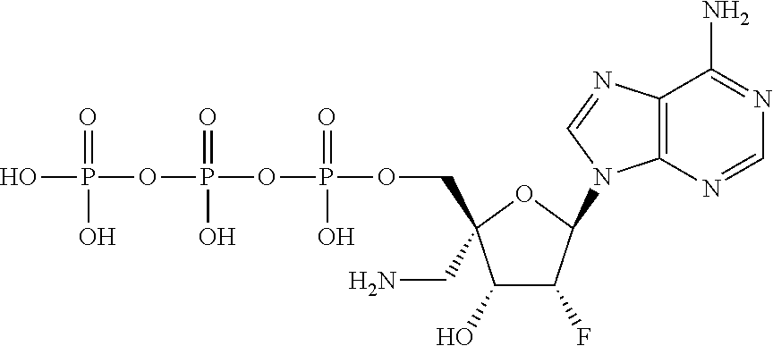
OP(=O)(OP(=O)(O)OP(=O)(O)OCC1(CN)C(O)C(F)C(N2C3=C(N=C2)C(N)=NC=N3)O1)O
